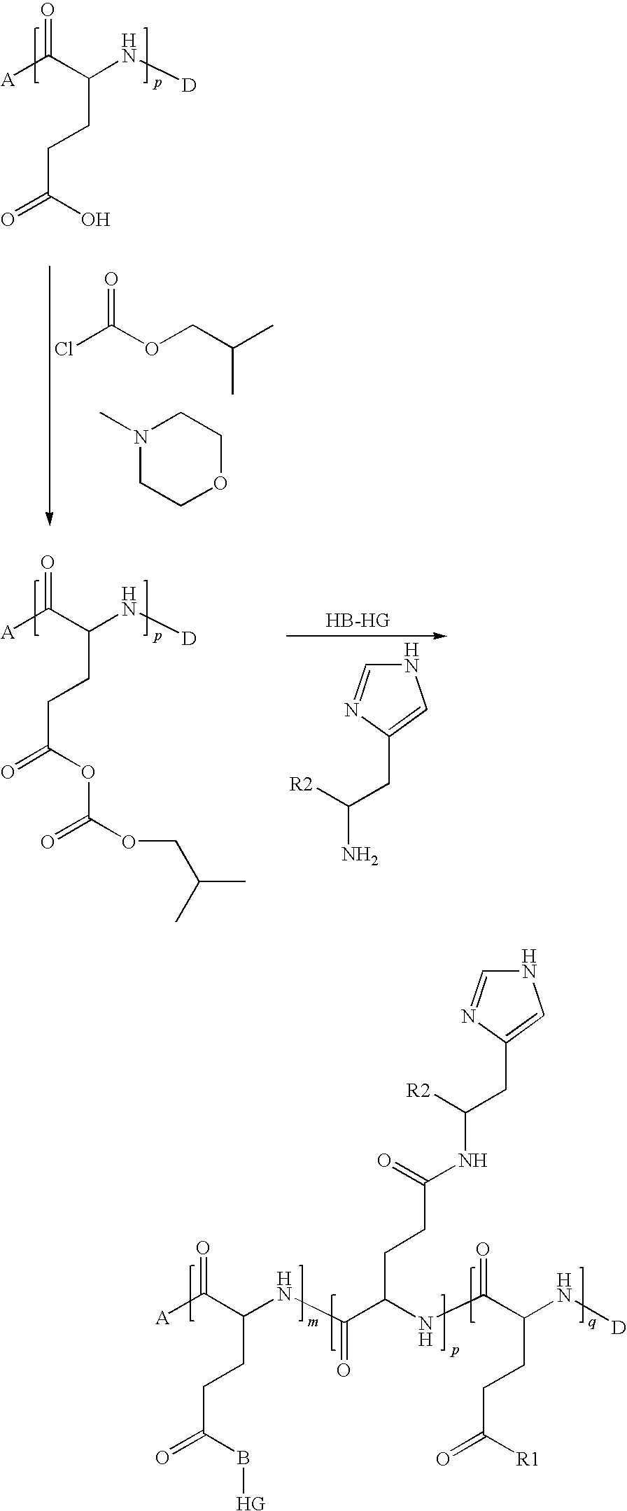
[A]C(C(N[D])CCC(=O)O)=O.ClC(OCC(C)C)=O.N1(C)CCOCC1.[A]C(C(N[D])CCC(=O)OC(OCC(C)C)=O)=O.N1C=NC(CC([R2])N)=C1.[A]C(C(NC(=O)C(NC(C(N[D])CCC(=O)[R1])=O)CCC(NC(CC1=CNC=N1)[R2])=O)CCC(=O)B[HG])=O
